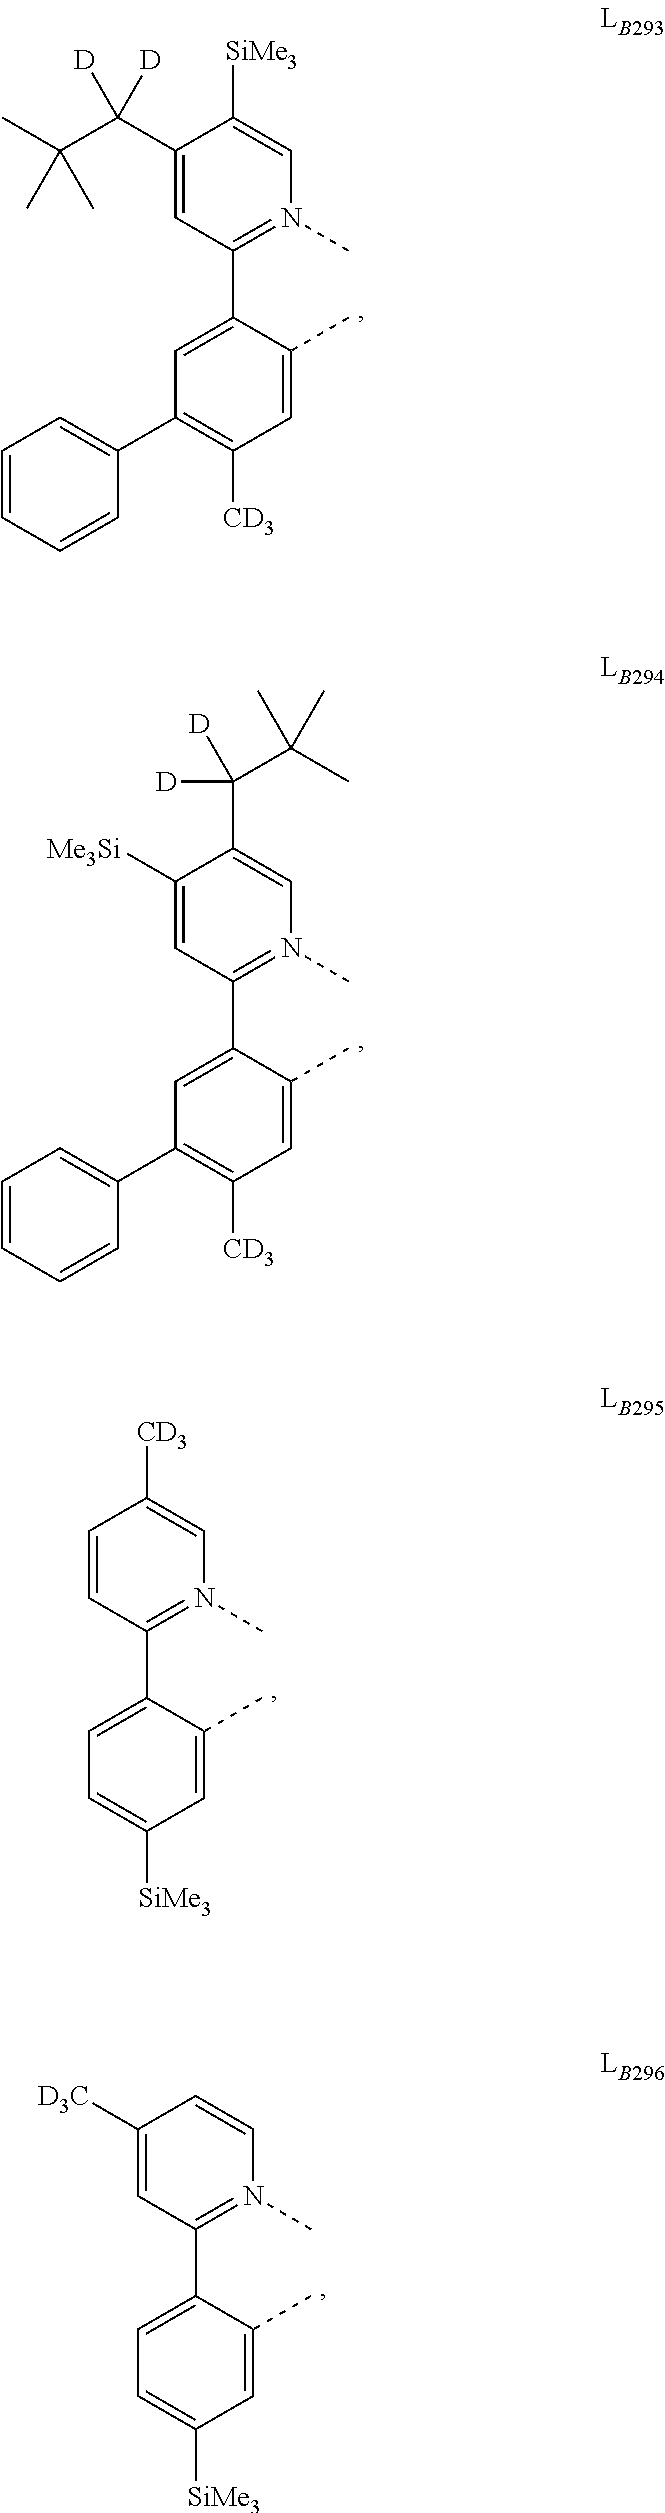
C1(C2=CC(C3=CC=CC=C3)=C([CD3])C=C2C)=N(C)C=C([SiMe3])C(C(C(C)(C)C)([D])[D])=C1.C1(C2=CC(C3=CC=CC=C3)=C([CD3])C=C2C)=N(C)C=C(C([D])(C(C)(C)C)[D])C([Me3Si])=C1.C1(C2=CC=C([SiMe3])C=C2C)=N(C)C=C([CD3])C=C1.C1(C2=CC=C([SiMe3])C=C2C)=N(C)C=CC([D3C])=C1
